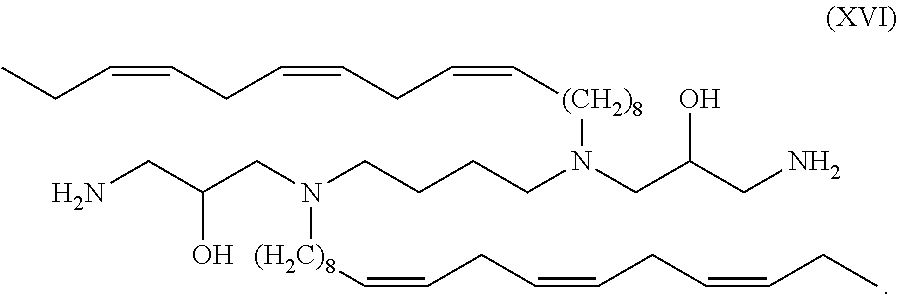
CCC=CCC=CCC=C[(CH2)8]N(CCCCN(CC(CN)O)[(H2C)8]C=CCC=CCC=CCC)CC(CN)O
